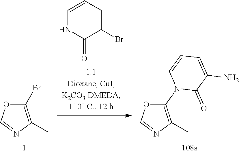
C1=CC=C(Br)C(=O)N1.C1(Br)=C(C)N=CO1.C1(N2C=CC=C(N)C2=O)=C(C)N=CO1
